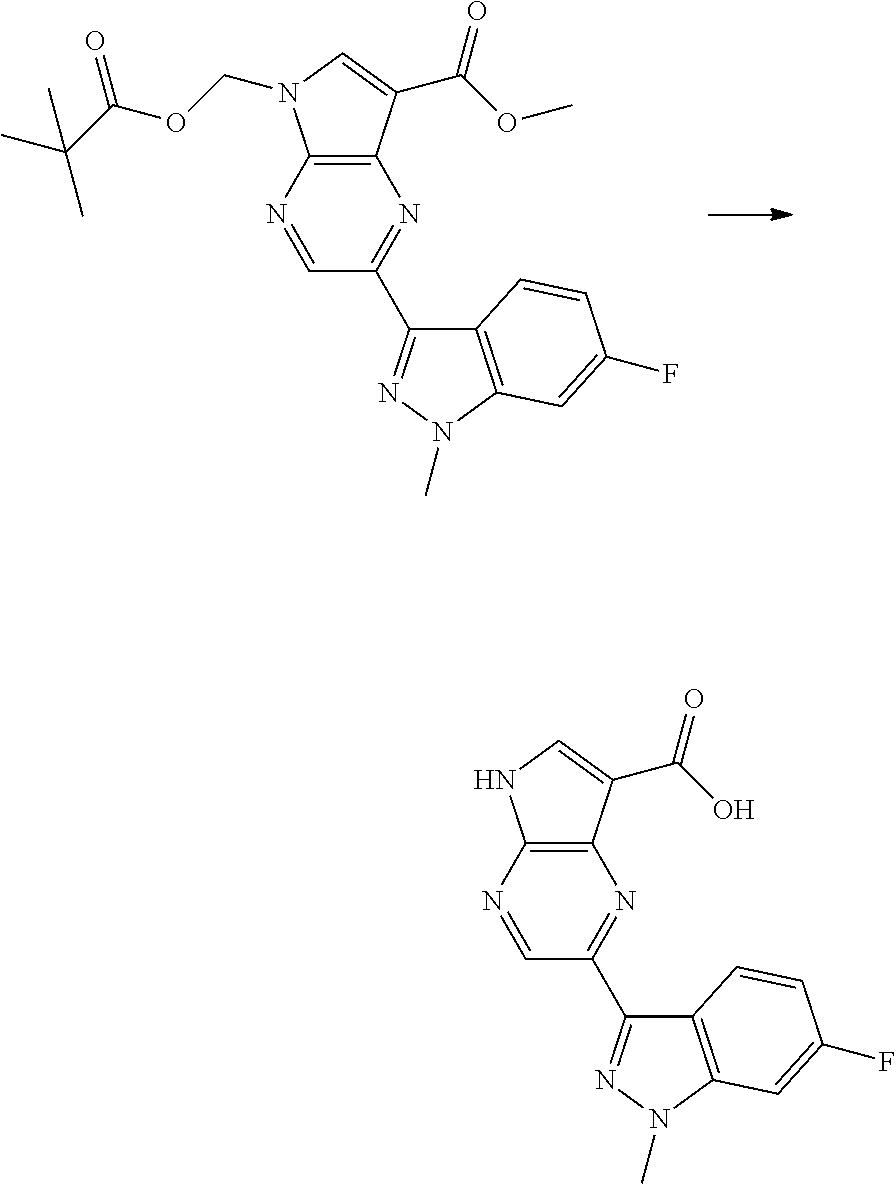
C12=C(N=CC(C3=NN(C)C4=C3C=CC(F)=C4)=N1)N(COC(C(C)(C)C)=O)C=C2C(OC)=O.C12=C(N=CC(C3=NN(C)C4=C3C=CC(F)=C4)=N1)NC=C2C(O)=O
